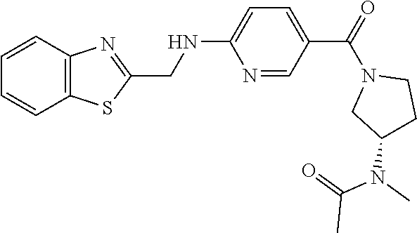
C12=C(C=CC=C1)N=C(CNC1=CC=C(C(=O)N3CC(N(C)C(=O)C)CC3)C=N1)S2
